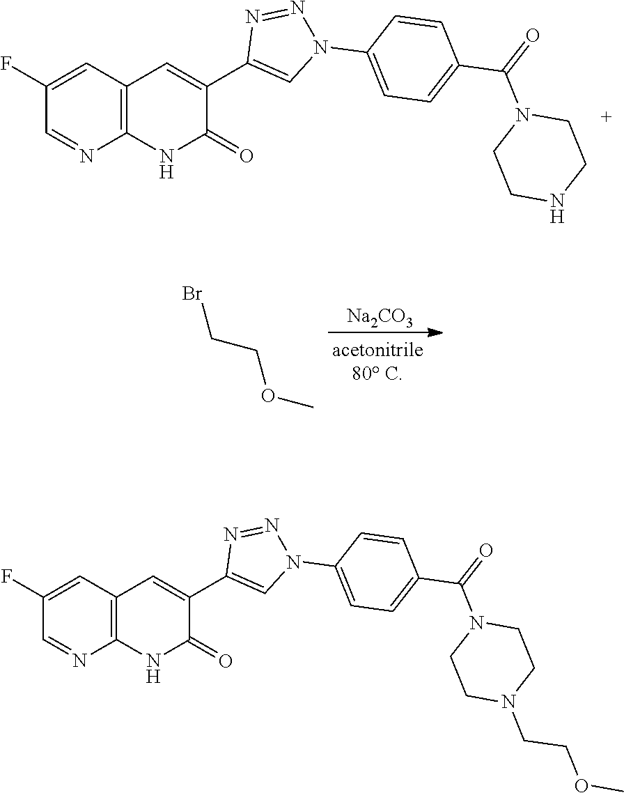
C1(C2=CN(C3=CC=C(C(=O)N4CCNCC4)C=C3)N=N2)=CC2=C(NC1=O)N=CC(F)=C2.[Na2CO3].BrCCOC.C1(C2=CN(C3=CC=C(C(=O)N4CCN(CCOC)CC4)C=C3)N=N2)=CC2=C(NC1=O)N=CC(F)=C2
